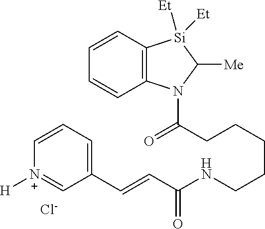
C(CCCCCNC(C=CC1=CC=C[N+]([H])=C1)=O)(N1C2=C([Si]([Et])([Et])C1[Me])C=CC=C2)=O.[Cl-]
